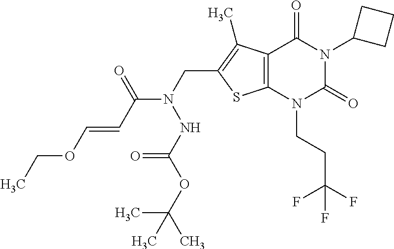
C12=C(N(CCC(F)(F)F)C(=O)N(C3CCC3)C1=O)SC(CN(C(C=COCC)=O)NC(=O)OC(C)(C)C)=C2C
